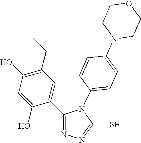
C1(O)=C(CC)C=C(C2=NN=C(S)N2C2=CC=C(N3CCOCC3)C=C2)C(O)=C1
